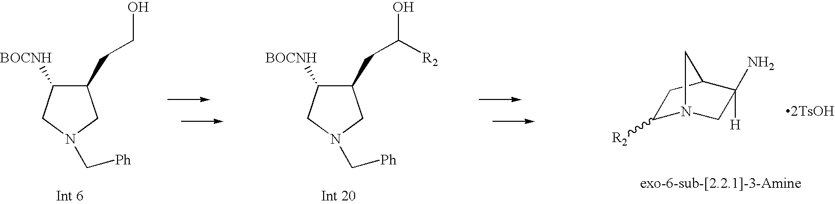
C1(CCO)C([BOCNH])CN(C[Ph])C1.C1(CC(O)[R2])C([BOCNH])CN(C[Ph])C1.C1([R2])N2CC([H])(N)C(C1)C2
